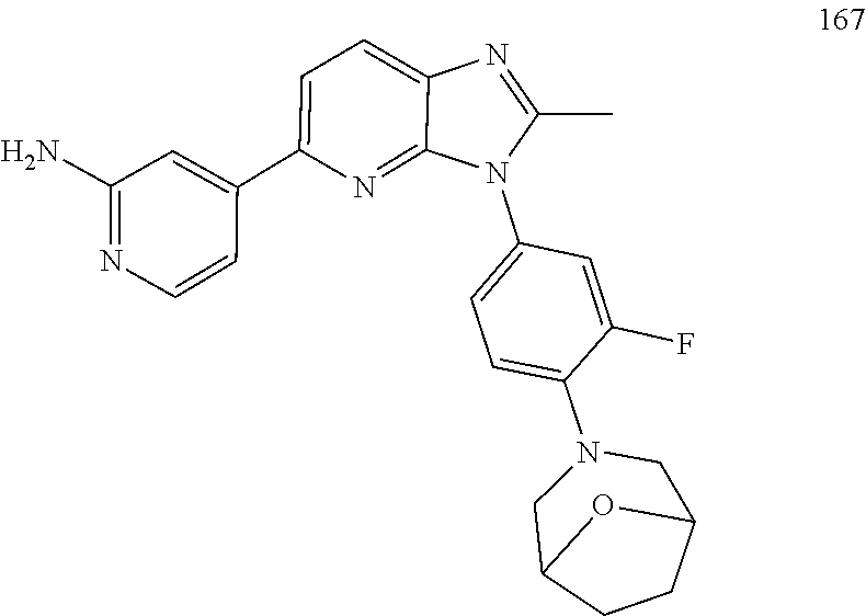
C1C2CCC(O2)CN1C1=CC=C(N2C(C)=NC3=CC=C(C4=CC(N)=NC=C4)N=C23)C=C1F
